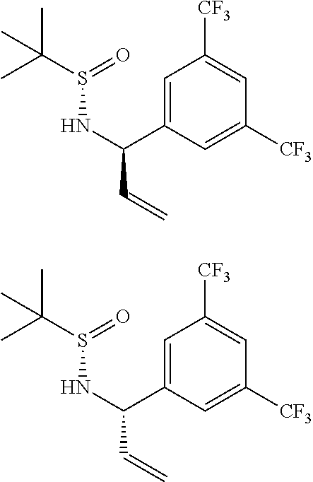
C1([CF3])=CC([CF3])=CC(C(NS(=O)C(C)(C)C)C=C)=C1.C1([CF3])=CC([CF3])=CC(C(NS(=O)C(C)(C)C)C=C)=C1
